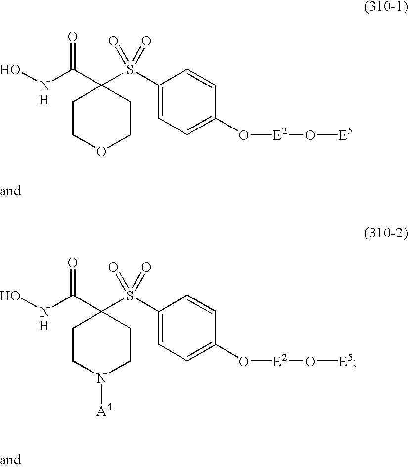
ONC(C1(S(C2=CC=C(O[E2]O[E5])C=C2)(=O)=O)CCOCC1)=O.[H].ONC(C1(S(C2=CC=C(O[E2]O[E5])C=C2)(=O)=O)CCN([A4])CC1)=O.[H]
